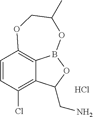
C1=CC(Cl)=C2C3=C1OCC(C)OB3OC2CN.Cl
